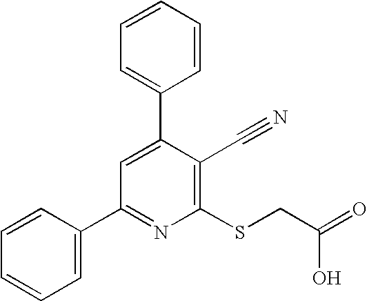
C1=CC(C2=NC(SCC(=O)O)=C(C#N)C(C3=CC=CC=C3)=C2)=CC=C1
